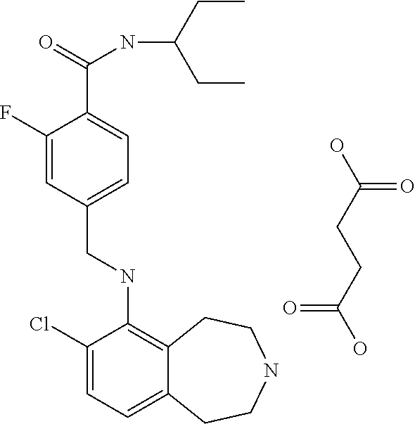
OC(=O)CCC(=O)O.C12=CC=C(Cl)C(NCC3=CC=C(C(=O)NC(CC)CC)C(F)=C3)=C1CCNCC2
